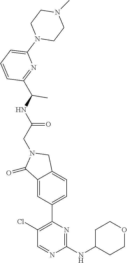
C1(=O)C2=CC(C3=C(Cl)C=NC(NC4CCOCC4)=N3)=CC=C2CN1CC(=O)NC(C1=NC(N2CCN(C)CC2)=CC=C1)C
